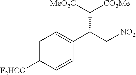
[MeO2C]C([CO2Me])C(C[NO2])C1=CC=C([F2HCO])C=C1
